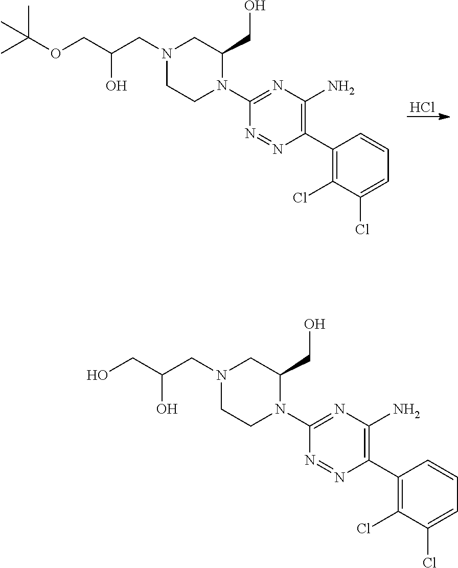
CC(OCC(CN1CC(CO)N(C2=NC(N)=C(C3=C(Cl)C(Cl)=CC=C3)N=N2)CC1)O)(C)C.Cl.OCC(CN1CC(CO)N(C2=NC(N)=C(C3=C(Cl)C(Cl)=CC=C3)N=N2)CC1)O
